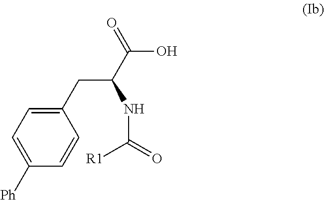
C1(CC(C(=O)O)NC(=O)[R1])=CC=C([Ph])C=C1
